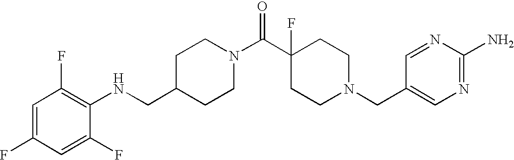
C1(CNC2=C(F)C=C(F)C=C2F)CCN(C(C2(F)CCN(CC3=CN=C(N)N=C3)CC2)=O)CC1
